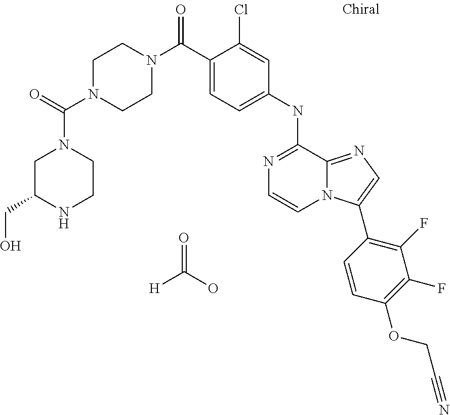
N1(C(C2=CC=C(NC3=NC=CN4C3=NC=C4C3=C(F)C(F)=C(OCC#N)C=C3)C=C2Cl)=O)CCN(C(=O)N2CC(CO)NCC2)CC1.[H]C(O)=O
